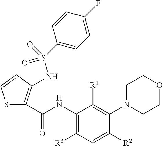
C1(NC(=O)C2=C(NS(C3=CC=C(F)C=C3)(=O)=O)C=CS2)=C([R3])C=C([R2])C(N2CCOCC2)=C1[R1]
